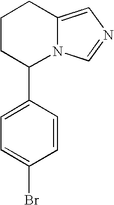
C12=CN=CN1C(C1=CC=C(Br)C=C1)CCC2
